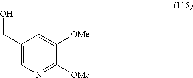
C1(CO)=CN=C([OMe])C([OMe])=C1
